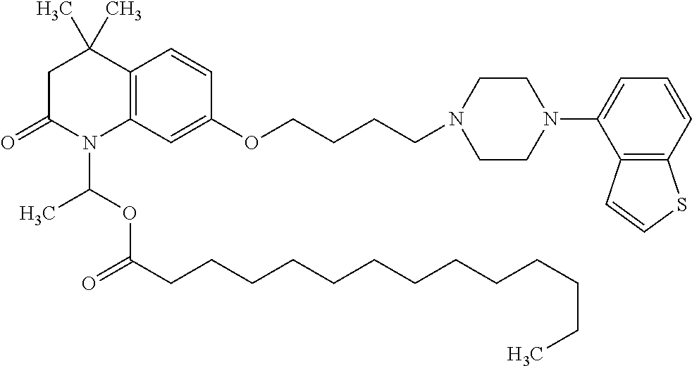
C1C(=O)N(C(OC(=O)CCCCCCCCCCCCC)C)C2=C(C1(C)C)C=CC(OCCCCN1CCN(C3=CC=CC4=C3C=CS4)CC1)=C2
